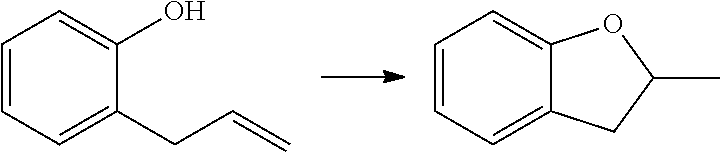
C1=CC=C(CC=C)C(O)=C1.C1=CC=C2C(=C1)OC(C)C2
